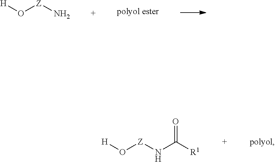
[H]O[Z]N.[H]O[Z]NC([R1])=O
